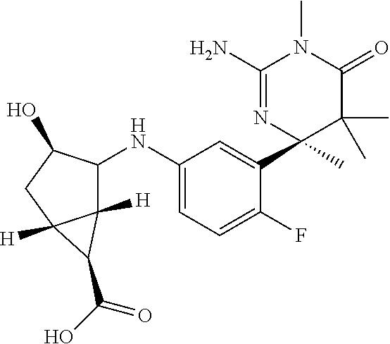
C1=C(NC2C3([H])C([H])(CC2O)C3C(O)=O)C=C(C2(C)C(C)(C)C(=O)N(C)C(N)=N2)C(F)=C1
